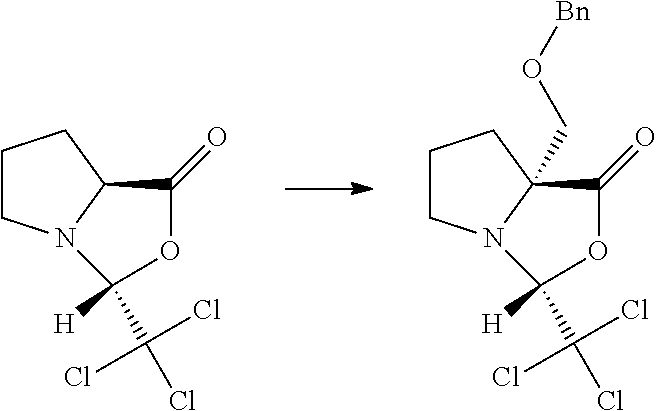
C1CN2C(CO[Bn])(C1)C(=O)OC2(C(Cl)(Cl)Cl)[H].C1CN2C(C1)C(=O)OC2(C(Cl)(Cl)Cl)[H]
